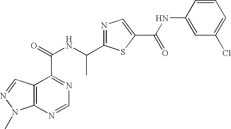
C12=C(N=CN=C1C(=O)NC(C1=NC=C(C(NC3=CC(Cl)=CC=C3)=O)S1)C)N(C)N=C2
